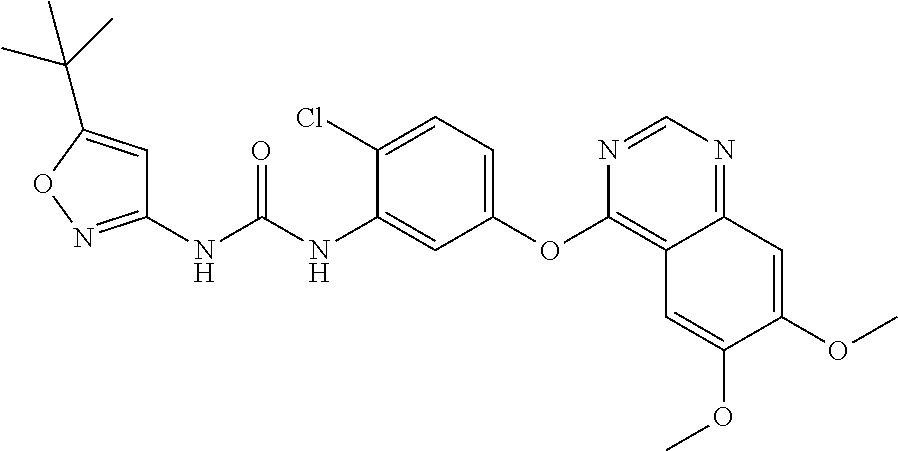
C1(NC(NC2=CC(OC3=C4C(=NC=N3)C=C(OC)C(OC)=C4)=CC=C2Cl)=O)=NOC(C(C)(C)C)=C1
